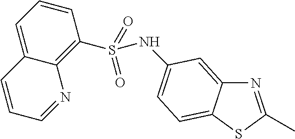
N1=C(C)SC2=CC=C(NS(C3=C4C(=CC=C3)C=CC=N4)(=O)=O)C=C12
